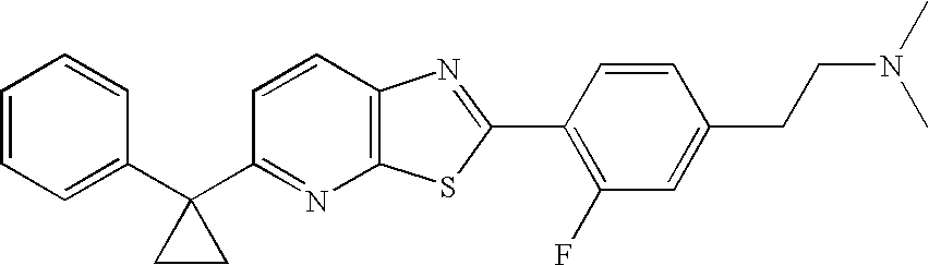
C1=CC=C(C2(C3=NC4=C(C=C3)N=C(C3=C(F)C=C(CCN(C)C)C=C3)S4)CC2)C=C1
